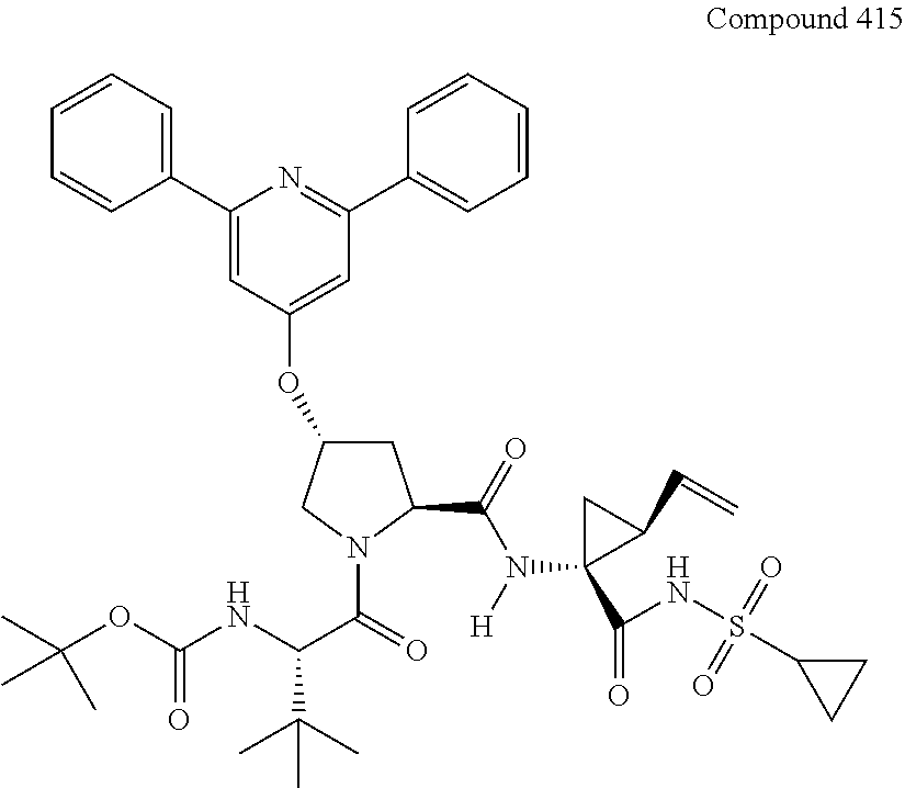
C1C(OC2=CC(C3=CC=CC=C3)=NC(C3=CC=CC=C3)=C2)CN(C(=O)C(NC(OC(C)(C)C)=O)C(C)(C)C)C1C(=O)N([H])C1(C(NS(C2CC2)(=O)=O)=O)C(C=C)C1
